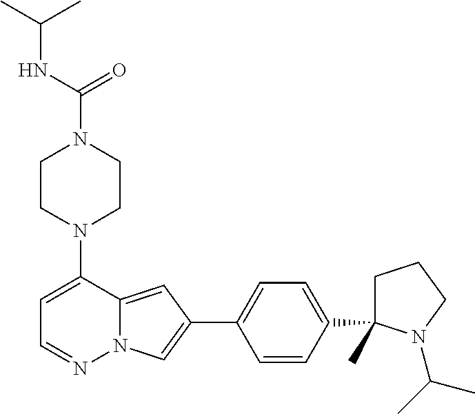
N1(C2=CC=NN3C2=CC(C2=CC=C(C4(C)CCCN4C(C)C)C=C2)=C3)CCN(C(=O)NC(C)C)CC1
